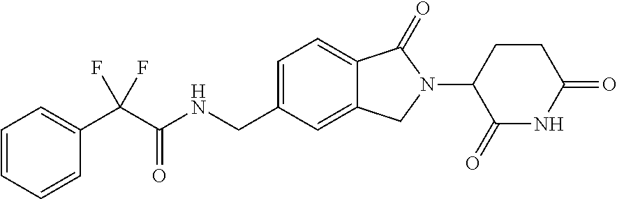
C1=C(CNC(C(C2=CC=CC=C2)(F)F)=O)C=C2C(=C1)C(=O)N(C1C(=O)NC(=O)CC1)C2
